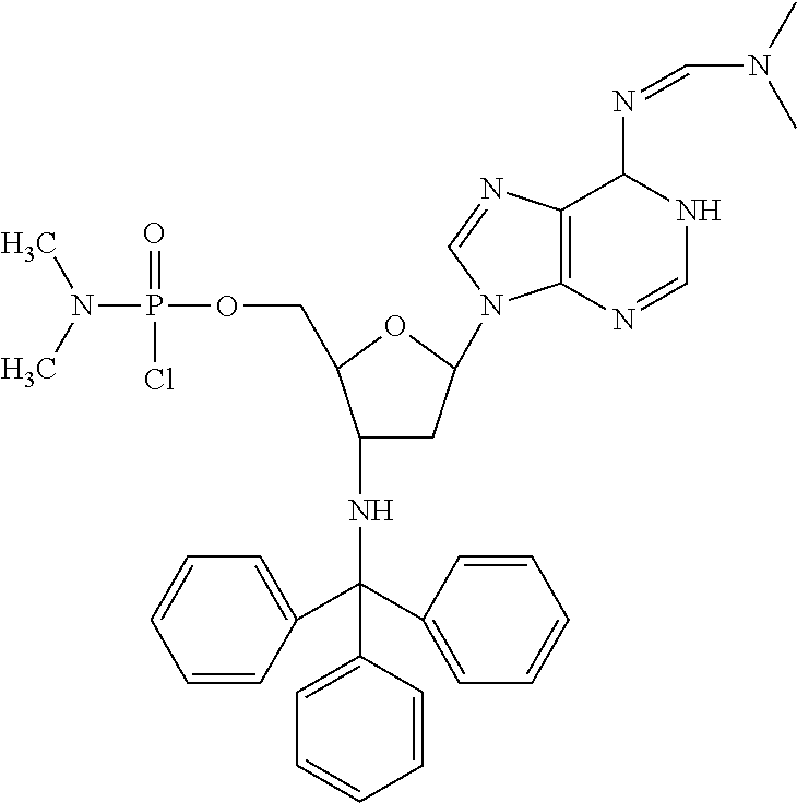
CN(C)P(OCC1C(NC(C2=CC=CC=C2)(C2=CC=CC=C2)C2=CC=CC=C2)CC(N2C3=C(C(N=CN(C)C)NC=N3)N=C2)O1)(=O)Cl
